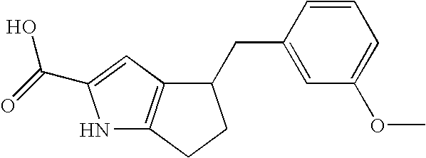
N1C2=C(C=C1C(=O)O)C(CC1=CC(OC)=CC=C1)CC2
